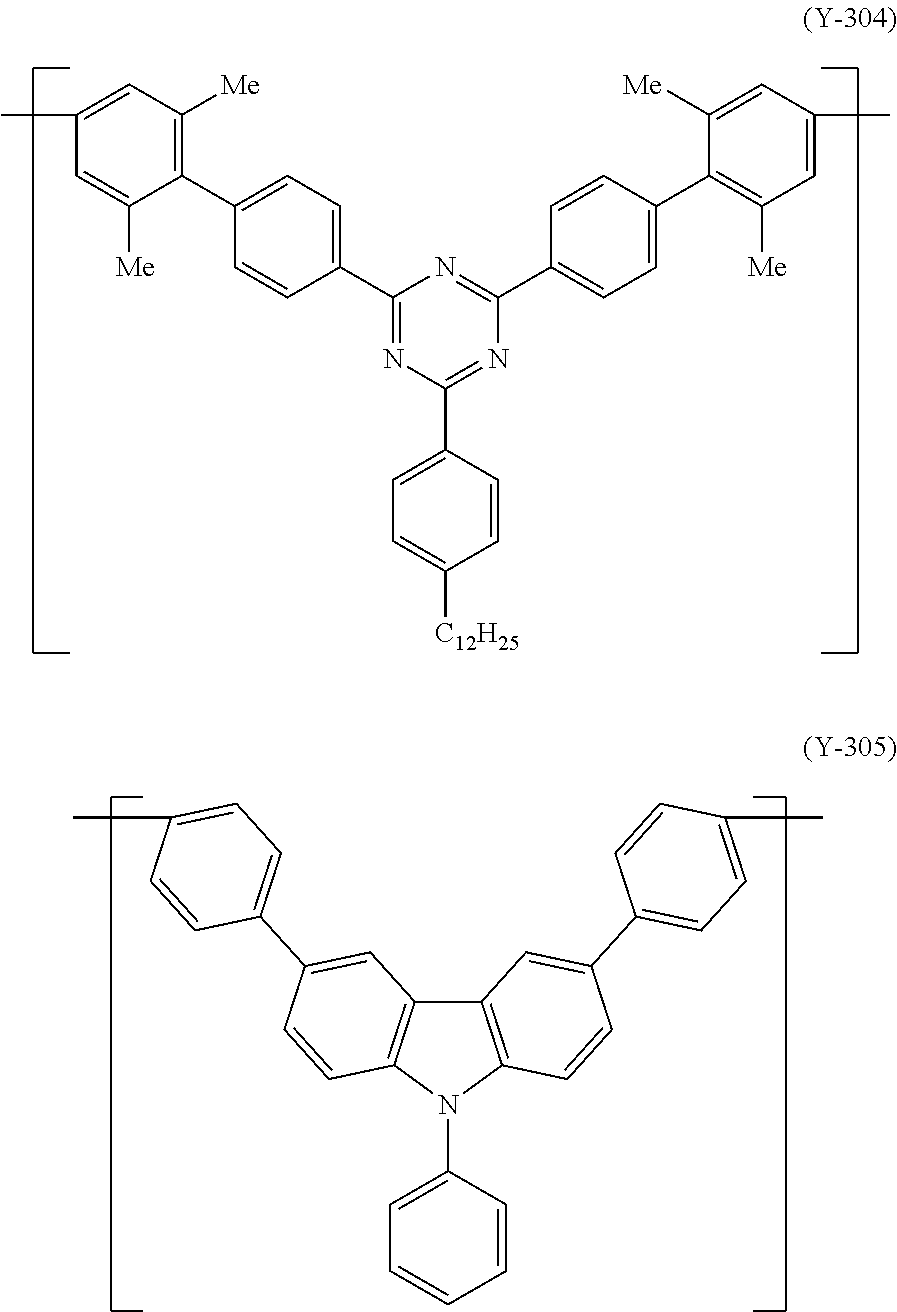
C1(C2=CC=C(C3=C([Me])C=C(C)C=C3[Me])C=C2)=NC(C2=CC=C([C12H25])C=C2)=NC(C2=CC=C(C3=C([Me])C=C(C)C=C3[Me])C=C2)=N1.C12=C(N(C3=CC=CC=C3)C3=C1C=C(C1=CC=C(C)C=C1)C=C3)C=CC(C1=CC=C(C)C=C1)=C2
